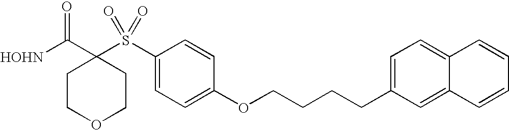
[HOHN]C(C1(S(C2=CC=C(OCCCCC3=CC=C4C(=C3)C=CC=C4)C=C2)(=O)=O)CCOCC1)=O
